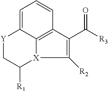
C1=C2C3=C(C=C1)C(C([R3])=O)=C([R2])[X]3C([R1])C[Y]2
